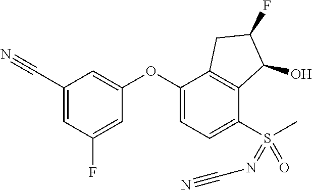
C1(C#N)=CC(F)=CC(OC2=CC=C(S(C)(=NC#N)=O)C3=C2CC(F)C3O)=C1
